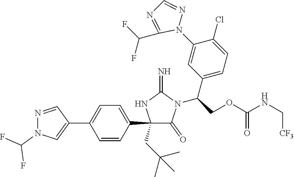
C1(C2=CN(C(F)F)N=C2)=CC=C(C2(CC(C)(C)C)C(=O)N(C(C3=CC=C(Cl)C(N4N=CN=C4C(F)F)=C3)COC(=O)NC[CF3])C(=N)N2)C=C1
